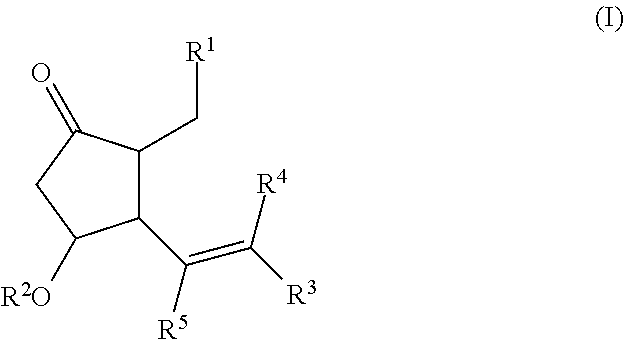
C1(C(=C([R3])[R4])[R5])C(C[R1])C(=O)CC1[R2O]
